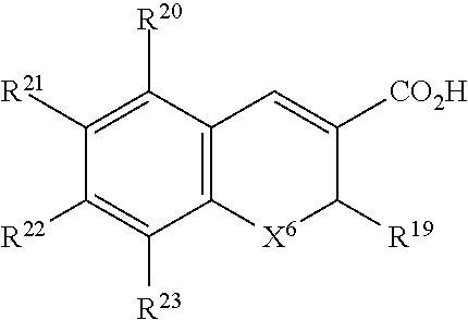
C12=C(C=C([CO2H])C([R19])[X6]1)C([R20])=C([R21])C([R22])=C2[R23]
